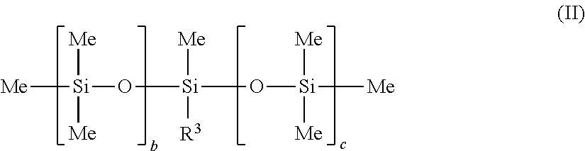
[Me][Si](O[Si](O[Si]([Me])([Me])[Me])([Me])[R3])([Me])[Me]
